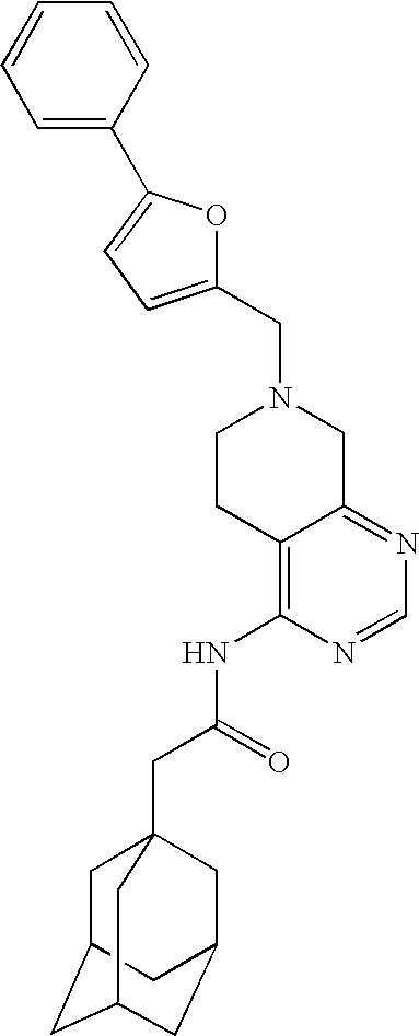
C1(CN2CCC3=C(NC(CC45CC6CC(CC(C4)C6)C5)=O)N=CN=C3C2)=CC=C(C2=CC=CC=C2)O1
